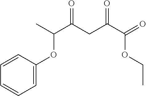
C1=C(OC(C(CC(C(OCC)=O)=O)=O)C)C=CC=C1
